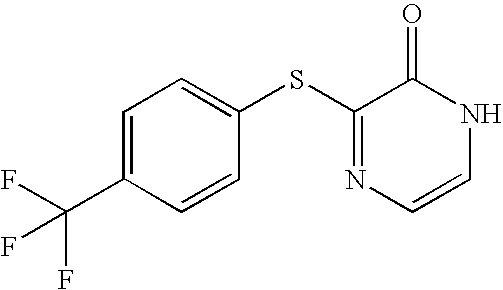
C1(SC2=NC=CNC2=O)=CC=C(C(F)(F)F)C=C1
